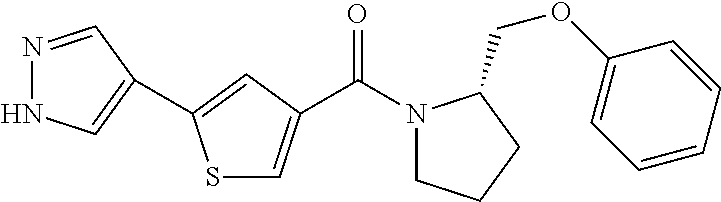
N1=CC(C2=CC(C(=O)N3CCCC3COC3=CC=CC=C3)=CS2)=CN1
